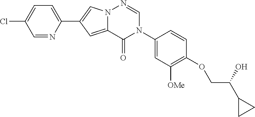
C1=NC(C2=CN3C(=C2)C(=O)N(C2=CC([OMe])=C(OCC(O)C4CC4)C=C2)C=N3)=CC=C1Cl
